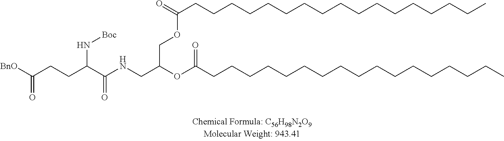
O=C(CCCCCCCCCCCCCCCCC)OCC(OC(CCCCCCCCCCCCCCCCC)=O)CNC(C(CCC(=O)[BnO])N[Boc])=O
